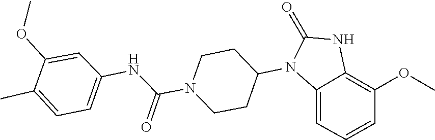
C1CN(C(NC2=CC=C(C)C(OC)=C2)=O)CCC1N1C(=O)NC2=C(OC)C=CC=C12
